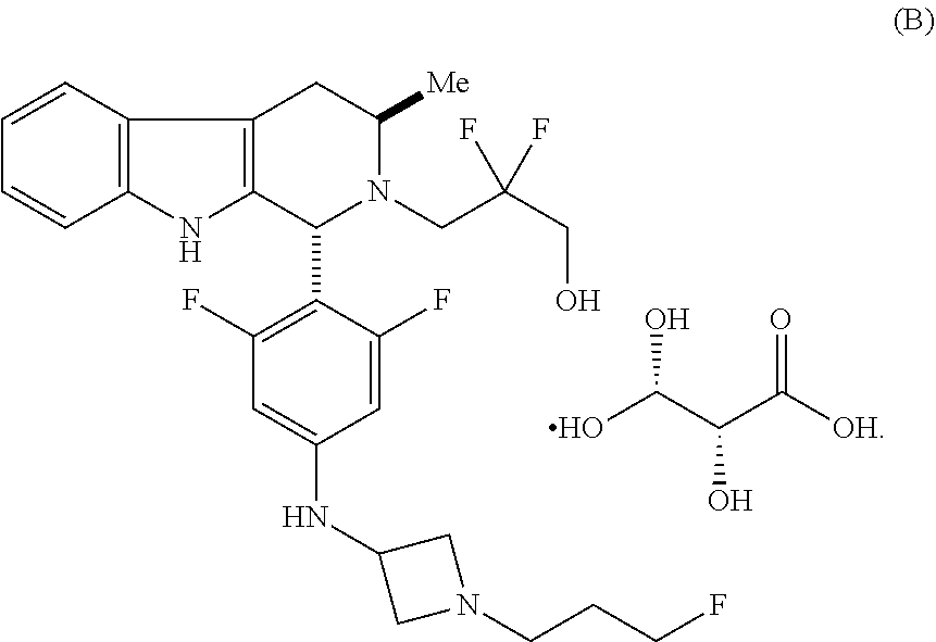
C12=C(C=CC=C1)C1=C(N2)C(C2=C(F)C=C(NC3CN(CCCF)C3)C=C2F)N(CC(CO)(F)F)C([Me])C1.OC(C(C([OH])=O)O)O
